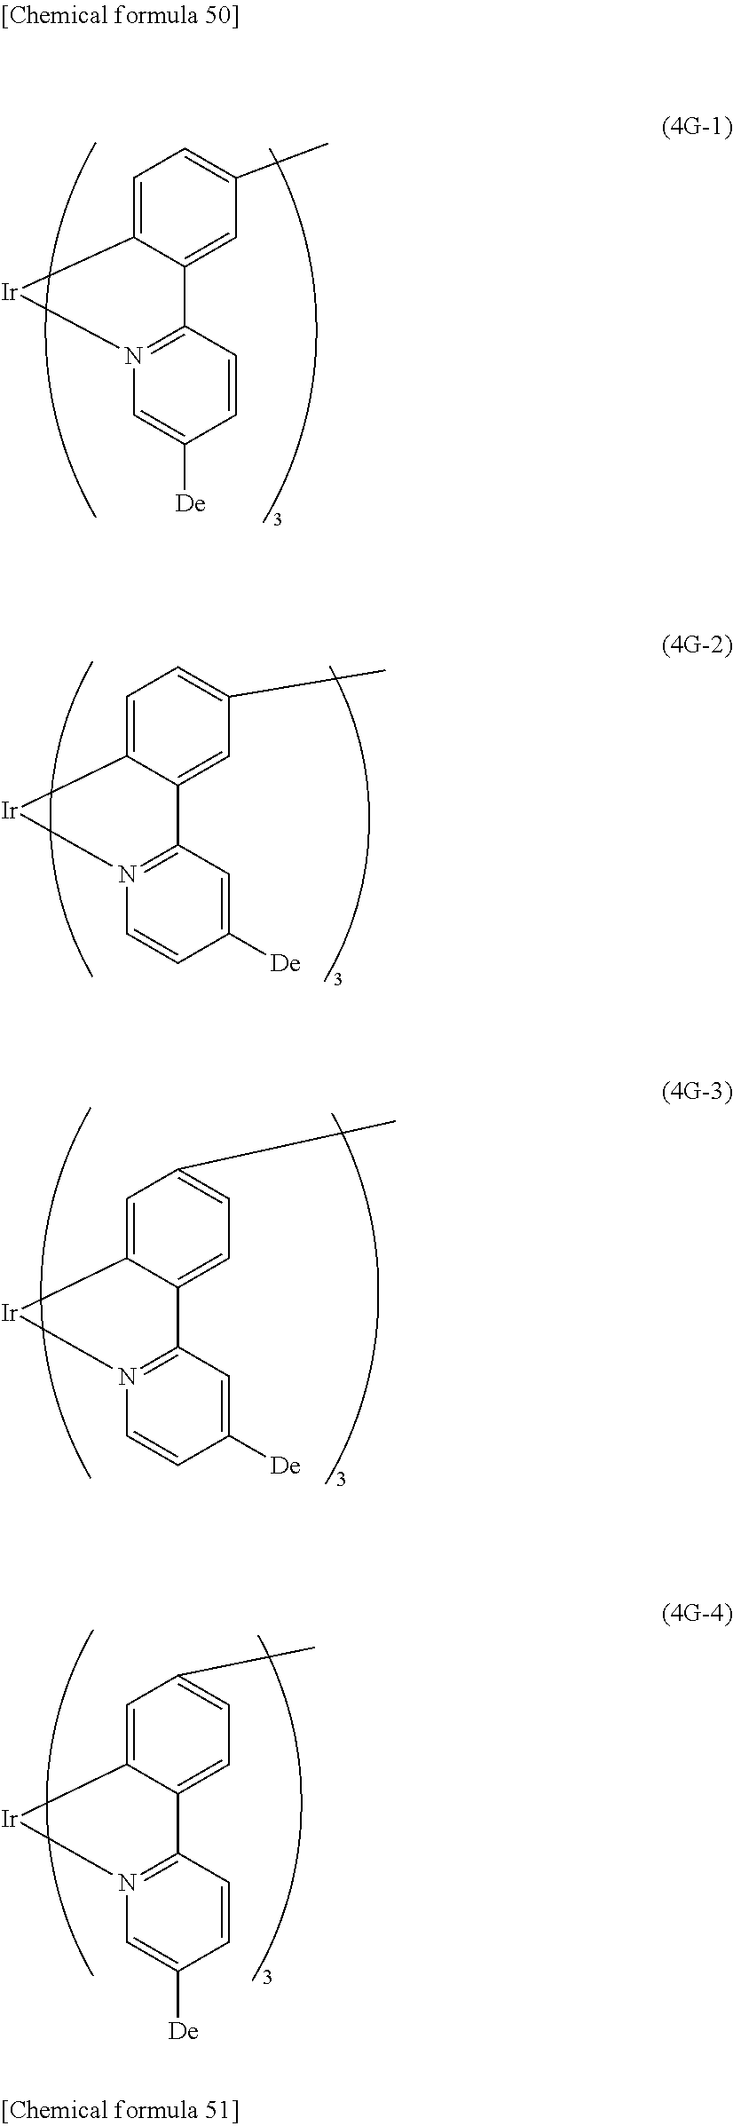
[Ir]1C2=CC=C(C)C=C2C2=N1C=C([De])C=C2.[Ir]1C2=CC=C(C)C=C2C2=N1C=CC([De])=C2.[Ir]1C2=CC(C)=CC=C2C2=N1C=CC([De])=C2.[Ir]1C2=CC(C)=CC=C2C2=N1C=C([De])C=C2
